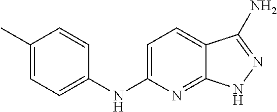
C1(C)=CC=C(NC2=CC=C3C(=N2)NN=C3N)C=C1
